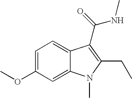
C1=C(OC)C=C2C(=C1)C(C(NC)=O)=C(CC)N2C
